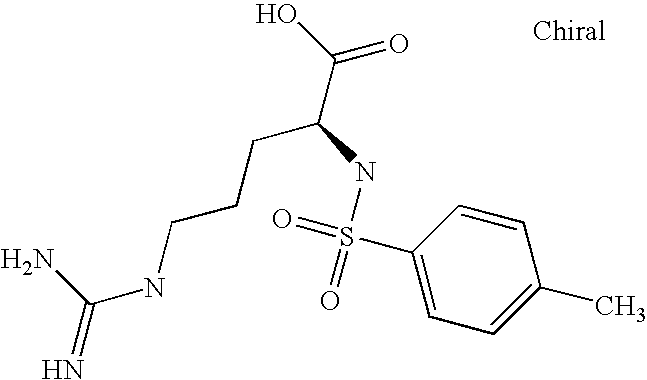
C(C(CCCNC(=N)N)NS(=O)(C1=CC=C(C)C=C1)=O)(O)=O
